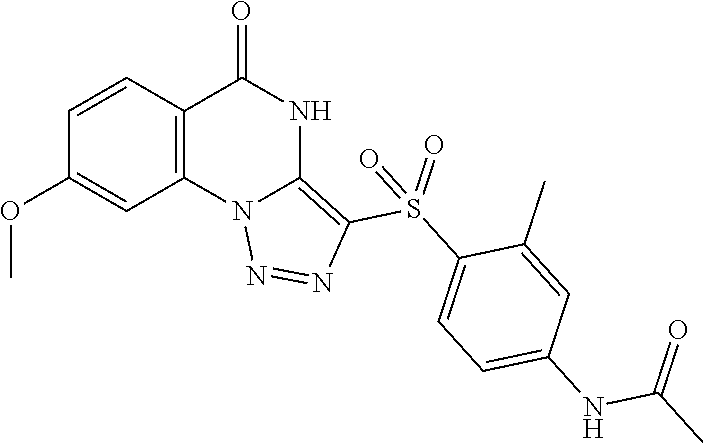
C1(OC)=CC2=C(C=C1)C(=O)NC1=C(S(C3=CC=C(NC(C)=O)C=C3C)(=O)=O)N=NN21
